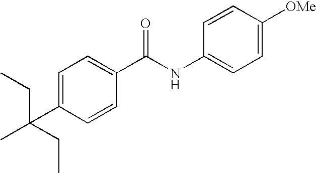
C1=C(C(C)(CC)CC)C=CC(C(NC2=CC=C([OMe])C=C2)=O)=C1
